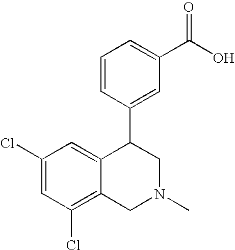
C1(Cl)=C2C(=CC(Cl)=C1)C(C1=CC(C(O)=O)=CC=C1)CN(C)C2
